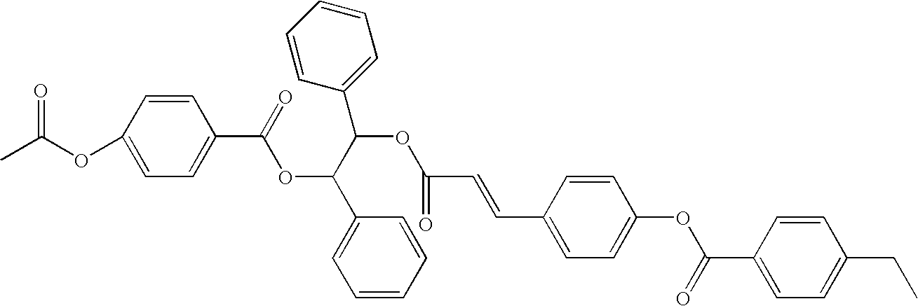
CC(OC1=CC=C(C(=O)OC(C2=CC=CC=C2)C(OC(C=CC2=CC=C(OC(C3=CC=C(CC)C=C3)=O)C=C2)=O)C2=CC=CC=C2)C=C1)=O
